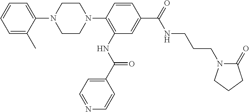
C1=CC=C(C)C(N2CCN(C3=C(NC(=O)C4=CC=NC=C4)C=C(C(NCCCN4C(=O)CCC4)=O)C=C3)CC2)=C1
